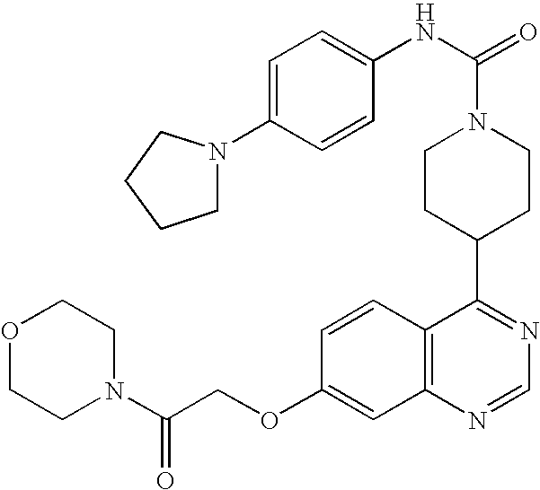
C1CC(C2=NC=NC3=C2C=CC(OCC(N2CCOCC2)=O)=C3)CCN1C(=O)NC1=CC=C(N2CCCC2)C=C1
